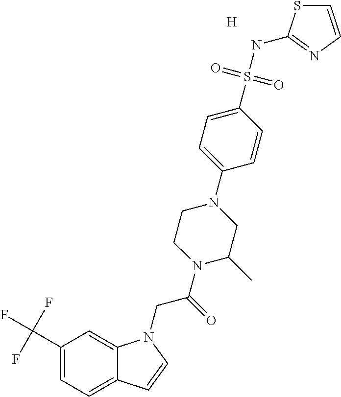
[H].C1(C(F)(F)F)=CC=C2C(=C1)N(CC(=O)N1C(C)CN(C3=CC=C(S(NC4=NC=CS4)(=O)=O)C=C3)CC1)C=C2
